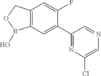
C12=C(COB1O)C=C(F)C(C1=NC(Cl)=CN=C1)=C2
